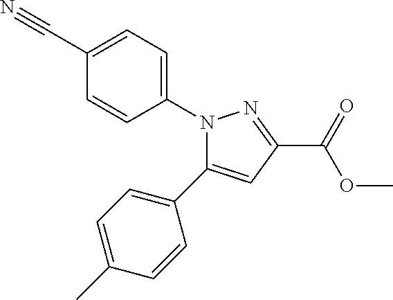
N1(C2=CC=C(C#N)C=C2)C(C2=CC=C(C)C=C2)=CC(C(=O)OC)=N1
